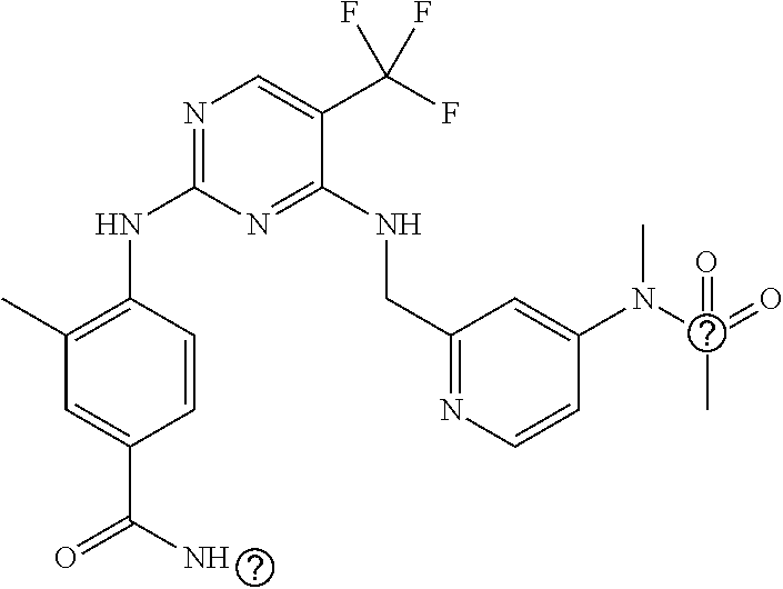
N(C1=NC=C(C(F)(F)F)C(NCC2=NC=CC(N(C(=O)(C)=O)C)=C2)=N1)C1=C(C)C=C(C(N)=O)C=C1
